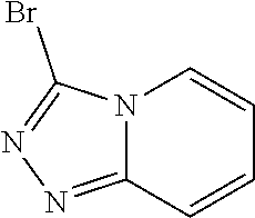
N12C(=NN=C1Br)C=CC=C2
